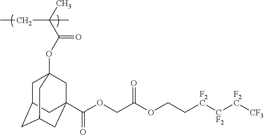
C1C2CC3CC(C(OCC(OCC[F2C][CF2][F2C][CF3])=O)=O)(CC1(OC(C(C)(CC)C)=O)C3)C2
